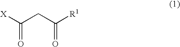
[X]C(CC([R1])=O)=O
